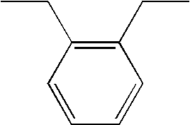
C1=CC=CC(CC)=C1CC
